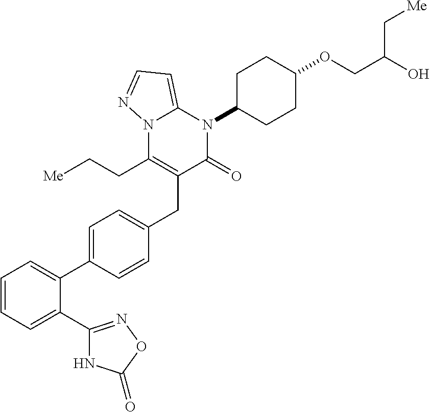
C1=CC=C(C2=NOC(=O)N2)C(C2=CC=C(CC3=C(CC[Me])N4C(=CC=N4)N(C4CCC(OCC(O)C[Me])CC4)C3=O)C=C2)=C1
